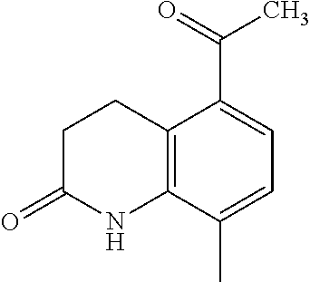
C12=C(C(C)=CC=C1C(=O)C)NC(=O)CC2
